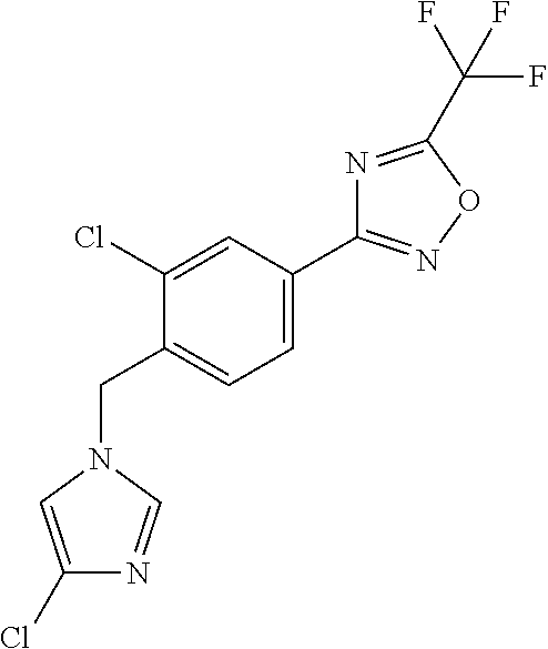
C1(C2=CC=C(CN3C=NC(Cl)=C3)C(Cl)=C2)=NOC(C(F)(F)F)=N1
